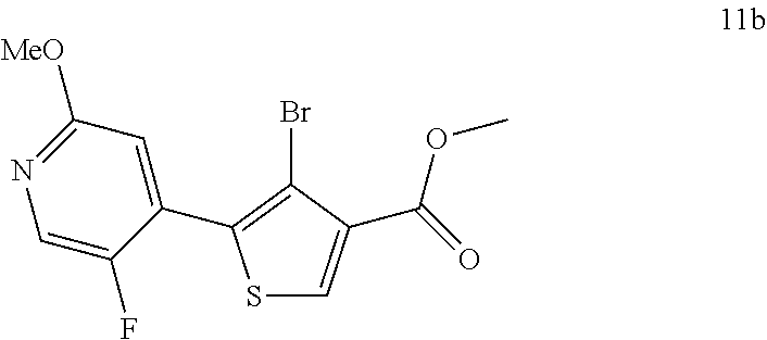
S1C=C(C(=O)OC)C(Br)=C1C1=CC([MeO])=NC=C1F
